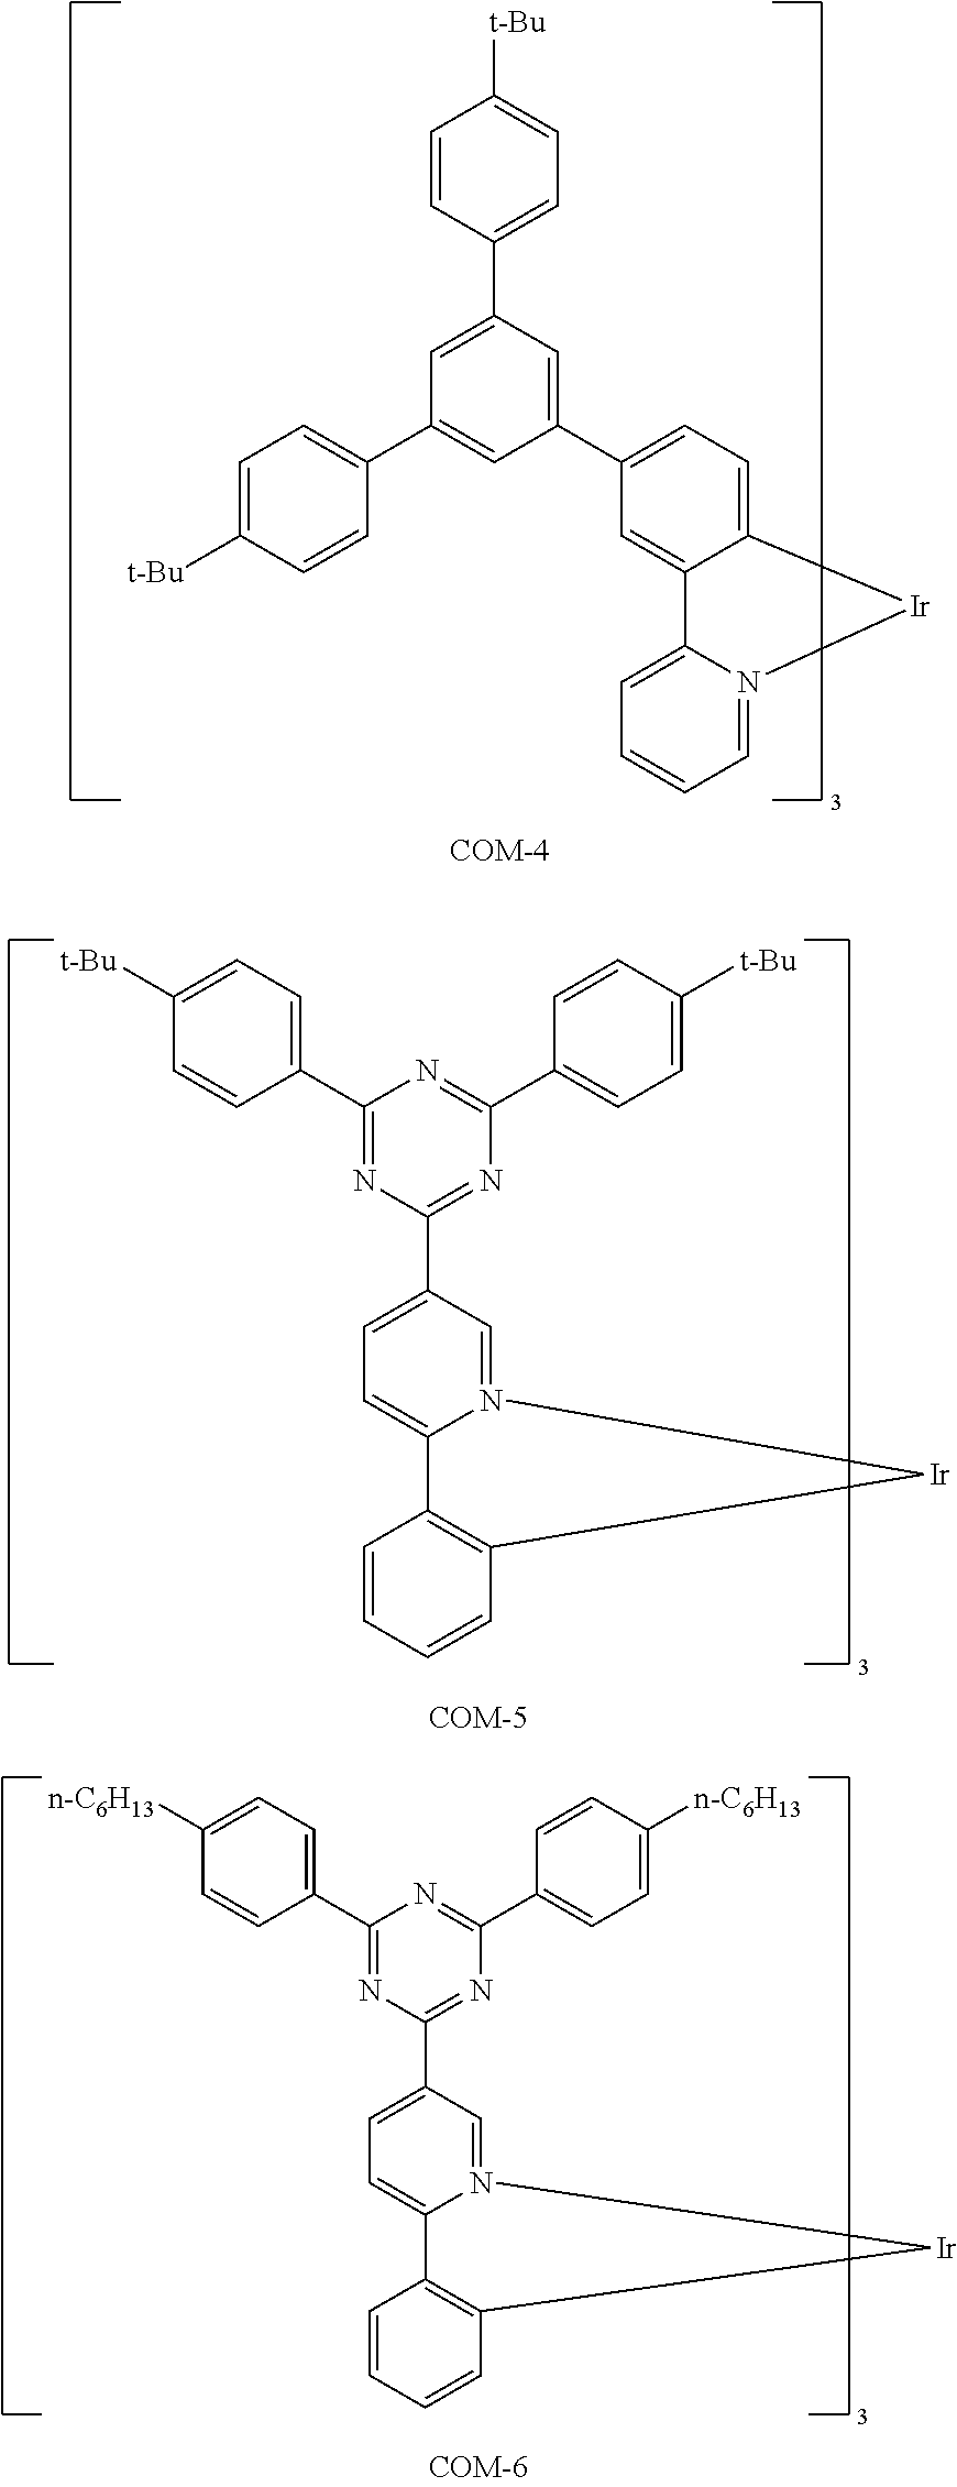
C1=CC(C2=CC(C3=CC=C([t-Bu])C=C3)=CC(C3=CC=C4C(=C3)C3=CC=CC=N3[Ir]4)=C2)=CC=C1[t-Bu].C1(C2=NC(C3=CC=C4N(=C3)[Ir]C3=C4C=CC=C3)=NC(C3=CC=C([t-Bu])C=C3)=N2)=CC=C([t-Bu])C=C1.C1(C2=NC(C3=CC=C4N(=C3)[Ir]C3=C4C=CC=C3)=NC(C3=CC=C([n-C6H13])C=C3)=N2)=CC=C([n-C6H13])C=C1
